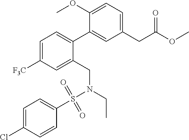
C1(CC(OC)=O)=CC=C(OC)C(C2=CC=C([F3C])C=C2CN(S(=O)(=O)C2=CC=C(Cl)C=C2)CC)=C1
